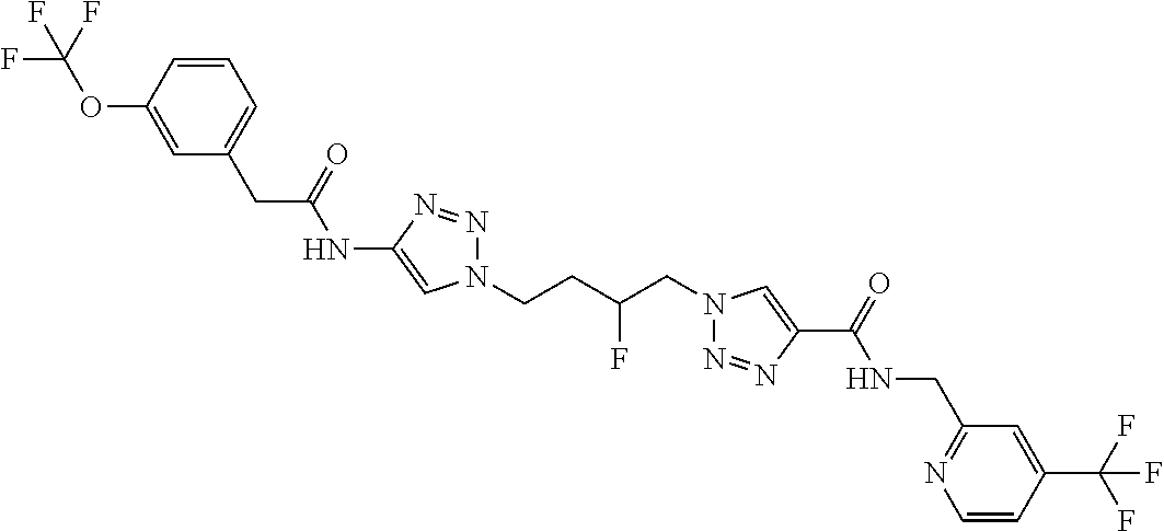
C1(NC(CC2=CC=CC(OC(F)(F)F)=C2)=O)=CN(CCC(CN2N=NC(C(=O)NCC3=NC=CC(C(F)(F)F)=C3)=C2)F)N=N1
